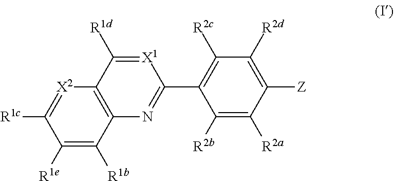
C12=C(C([R1b])=C([R1e])C([R1c])=[X2]1)N=C(C1=C([R2c])C([R2d])=C([Z])C([R2a])=C1[R2b])[X1]=C2[R1d]
